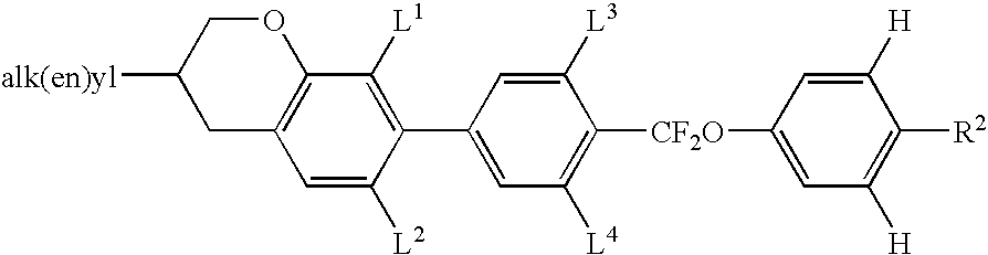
C1(C2=CC([L4])=C([CF2O]C3=CC([H])=C([R2])C([H])=C3)C([L3])=C2)=C([L1])C2=C(C=C1[L2])CC([alk(en)yl])CO2
